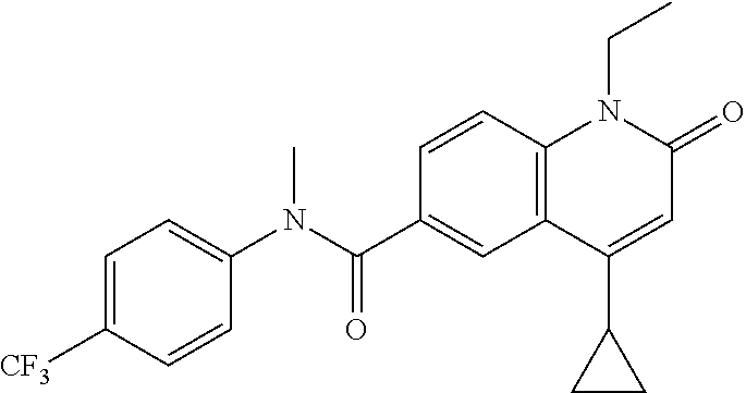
C1(N(C(C2=CC3=C(C=C2)N(CC)C(=O)C=C3C2CC2)=O)C)=CC=C([CF3])C=C1
